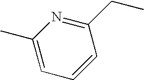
C1=C(C)N=C(CC)C=C1
